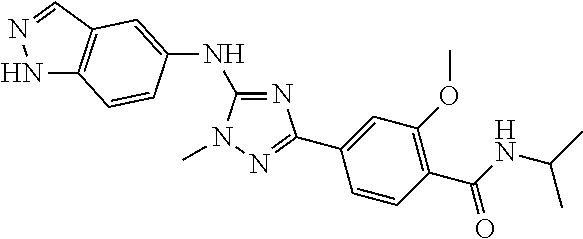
C1(NC2=CC3=C(NN=C3)C=C2)=NC(C2=CC(OC)=C(C(=O)NC(C)C)C=C2)=NN1C
